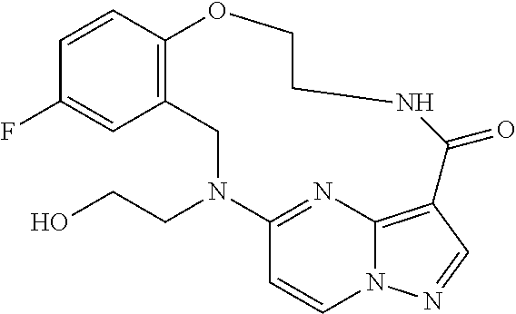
C1=CC2=C(C=C1F)CN(CCO)C1=NC3=C(C=NN3C=C1)C(=O)NCCO2
